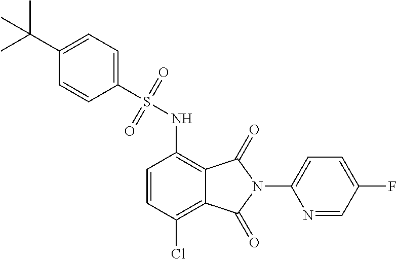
C1=CC(Cl)=C2C(=C1NS(=O)(=O)C1=CC=C(C(C)(C)C)C=C1)C(=O)N(C1=CC=C(F)C=N1)C2=O
